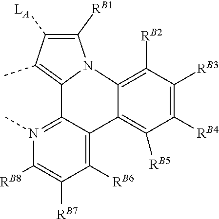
N12C([RB1])=C([LA])C(C)=C1C1=N(C)C([RB8])=C([RB7])C([RB6])=C1C1=C([RB5])C([RB4])=C([RB3])C([RB2])=C21
